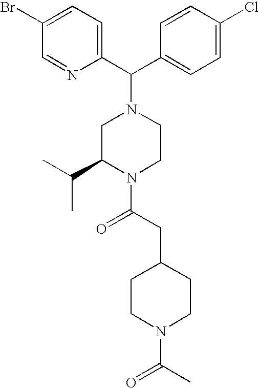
C1=C(Br)C=NC(C(C2=CC=C(Cl)C=C2)N2CC(C(C)C)N(C(CC3CCN(C(C)=O)CC3)=O)CC2)=C1
